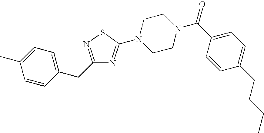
C1=CC(CC2=NSC(N3CCN(C(C4=CC=C(CCCC)C=C4)=O)CC3)=N2)=CC=C1C
